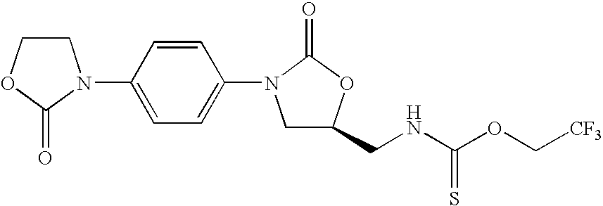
C1COC(=O)N1C1=CC=C(N2CC(CNC(OC[CF3])=S)OC2=O)C=C1
